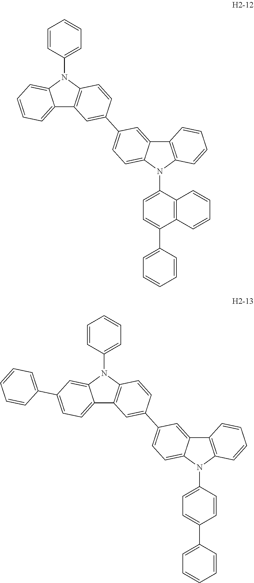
C1=CC(N2C3=C(C=C(C4=CC=C5N(C6=CC=C(C7=CC=CC=C7)C=C6)C6=C(C=CC=C6)C5=C4)C=C3)C3=CC=C(C4=CC=CC=C4)C=C23)=CC=C1.C1=CC(N2C3=C(C=C(C4=CC=C5N(C6=CC=C(C7=CC=CC=C7)C7=C6C=CC=C7)C6=C(C=CC=C6)C5=C4)C=C3)C3=CC=CC=C23)=CC=C1
